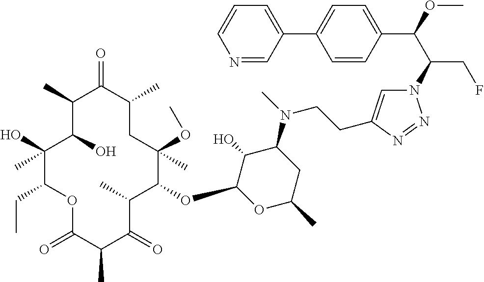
C1(O)(C)C(CC)OC(=O)C(C)C(=O)C(C)C(OC2OC(C)CC(N(C)CCC3=CN(C(C(OC)C4=CC=C(C5=CC=CN=C5)C=C4)CF)N=N3)C2O)C(OC)(C)CC(C)C(=O)C(C)C1O
